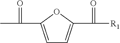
CC(=O)C1=CC=C(C(=O)[R1])O1
